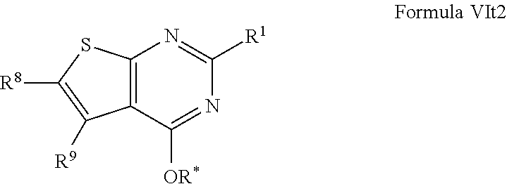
C12=C(C([OR*])=NC([R1])=N1)C([R9])=C([R8])S2
